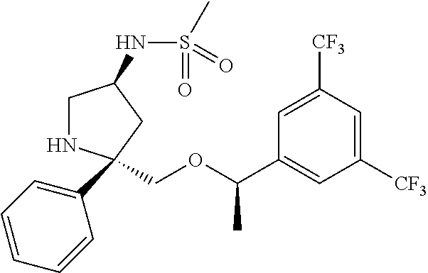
C1NC(C2=CC=CC=C2)(COC(C2=CC([CF3])=CC([CF3])=C2)C)CC1NS(=O)(=O)C
